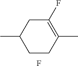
C1(F)=C(C)CCC(C)C1.F
